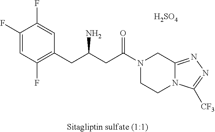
C1(F)=CC(F)=C(CC(CC(N2CCN3C(=NN=C3[CF3])C2)=O)N)C=C1F.[H2SO4]
